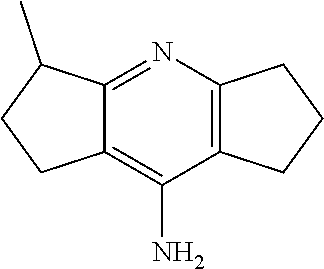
C12=C(N)C3=C(N=C1C(C)CC2)CCC3
